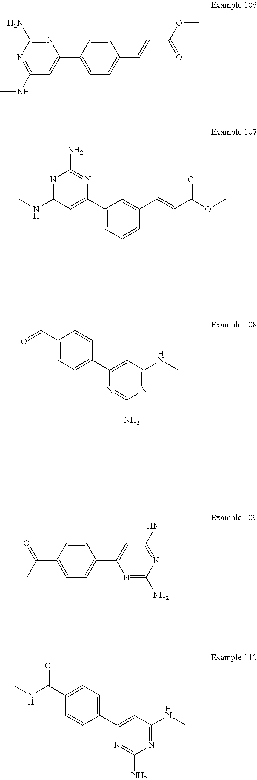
C1(NC)=NC(N)=NC(C2=CC=CC(C=CC(OC)=O)=C2)=C1.C1(NC)=NC(N)=NC(C2=CC=C(C=CC(OC)=O)C=C2)=C1.C1=C(C=O)C=CC(C2=CC(NC)=NC(N)=N2)=C1.C1=C(C(C)=O)C=CC(C2=CC(NC)=NC(N)=N2)=C1.C1=CC(C2=CC(NC)=NC(N)=N2)=CC=C1C(NC)=O
